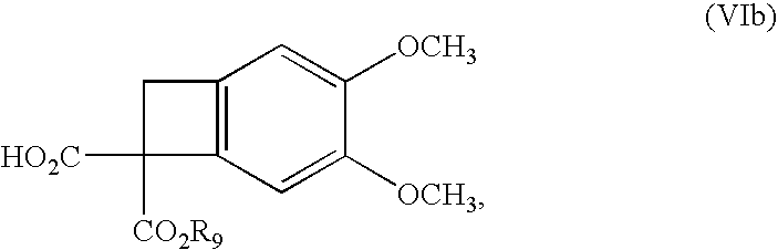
C12=C(C=C([OCH3])C([OCH3])=C1)C([CO2R9])([HO2C])C2
